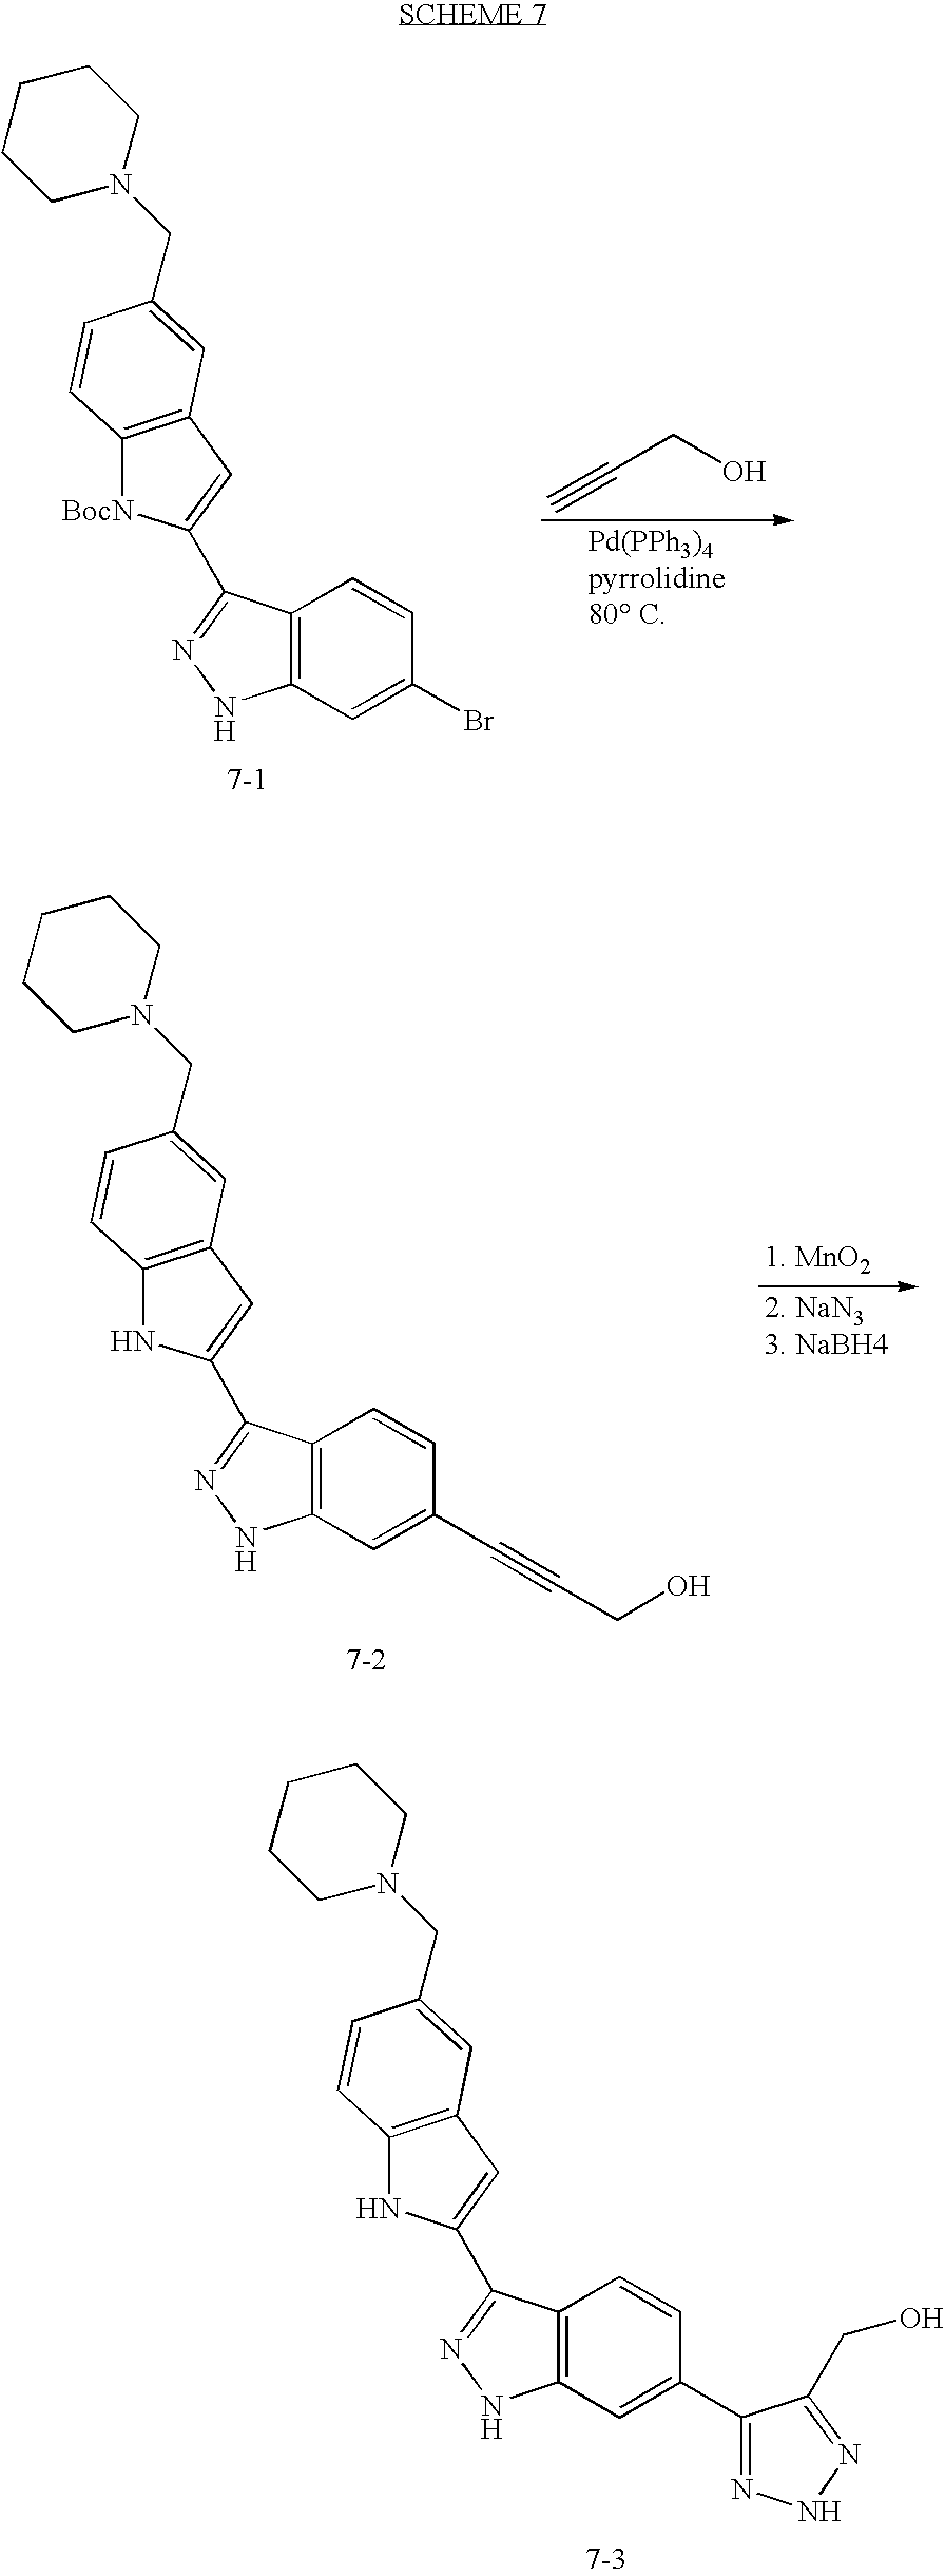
C(CO)#C.C12=C(C=C(Br)C=C1)NN=C2C1=CC2=C([BocN]1)C=CC(CN1CCCCC1)=C2.C12=C(C=C(C#CCO)C=C1)NN=C2C1=CC2=C(N1)C=CC(CN1CCCCC1)=C2.C12=C(C=C(C3=NNN=C3CO)C=C1)NN=C2C1=CC2=C(N1)C=CC(CN1CCCCC1)=C2
